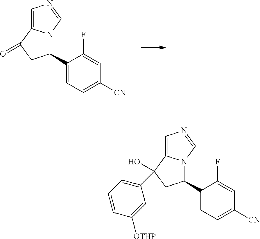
C1(C2N3C(=CN=C3)C(=O)C2)=CC=C([CN])C=C1F.C1(C2N3C(=CN=C3)C(O)(C3=CC=CC([OTHP])=C3)C2)=CC=C([CN])C=C1F
